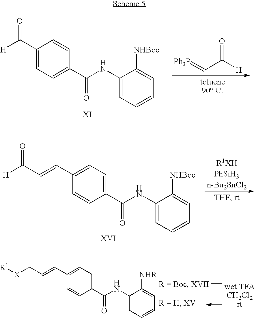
C1(C([H])=O)=CC=C(C(NC2=CC=CC=C2[NHBoc])=O)C=C1.[Ph3P]=CC([H])=O.C1(C=CC([H])=O)=CC=C(C(NC2=CC=CC=C2[NHBoc])=O)C=C1.C1(C=CC[X][R1])=CC=C(C(NC2=CC=CC=C2[NHR])=O)C=C1
